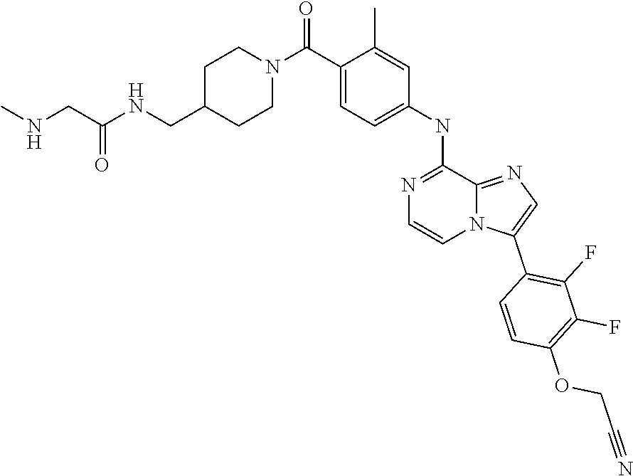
C1C(CNC(CNC)=O)CCN(C(C2=CC=C(NC3=NC=CN4C3=NC=C4C3=C(F)C(F)=C(OCC#N)C=C3)C=C2C)=O)C1
